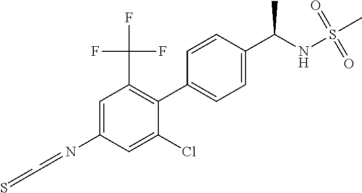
C1(C2=C(C(F)(F)F)C=C(N=CC=S)C=C2Cl)=CC=C(C(NS(C)(=O)=O)C)C=C1
